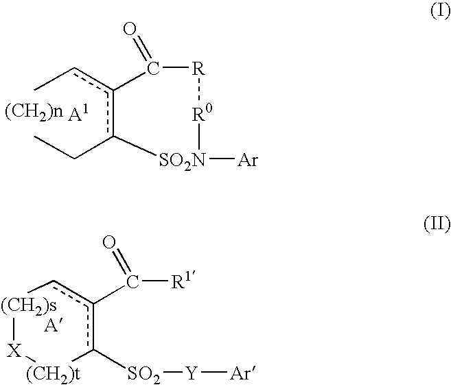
Ccc1c(CC)[SO2N]([Ar])[R0][R]C1=O.[(CH2)s]1[X][(CH2)t]c([SO2][Y][Ar])c(C([R1])=O)c1
